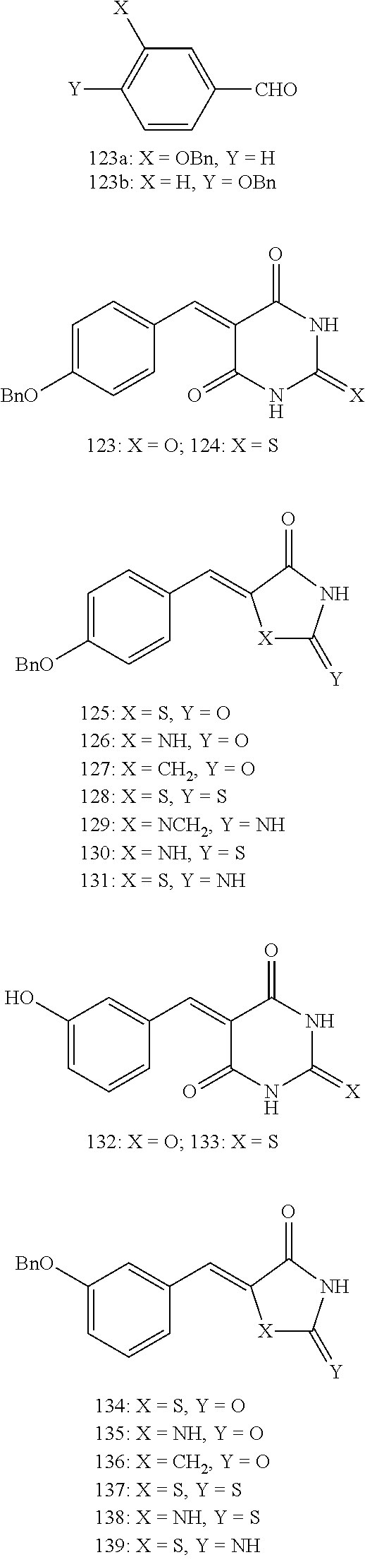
C1=CC([CHO])=CC([X])=C1[Y].C1=C([BnO])C=CC(C=C2C(=O)NC(=[X])NC2=O)=C1.C1=C([BnO])C=CC(C=C2[X]C(=[Y])NC2=O)=C1.C1(O)=CC=CC(C=C2C(=O)NC(=[X])NC2=O)=C1.C1([BnO])=CC=CC(C=C2[X]C(=[Y])NC2=O)=C1
